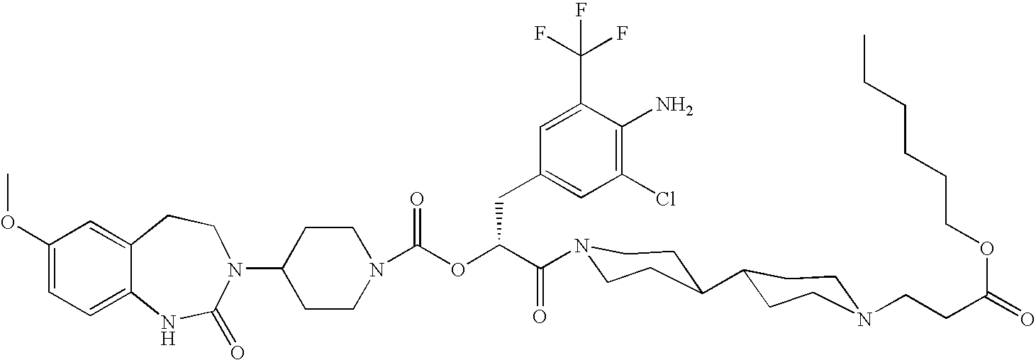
C12=CC(OC)=CC=C1NC(=O)N(C1CCN(C(OC(C(=O)N3CCC(C4CCN(CCC(=O)OCCCCCC)CC4)CC3)CC3=CC(Cl)=C(N)C(C(F)(F)F)=C3)=O)CC1)CC2
